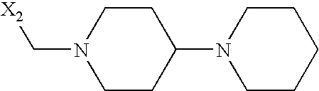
[X2]CN1CCC(N2CCCCC2)CC1
